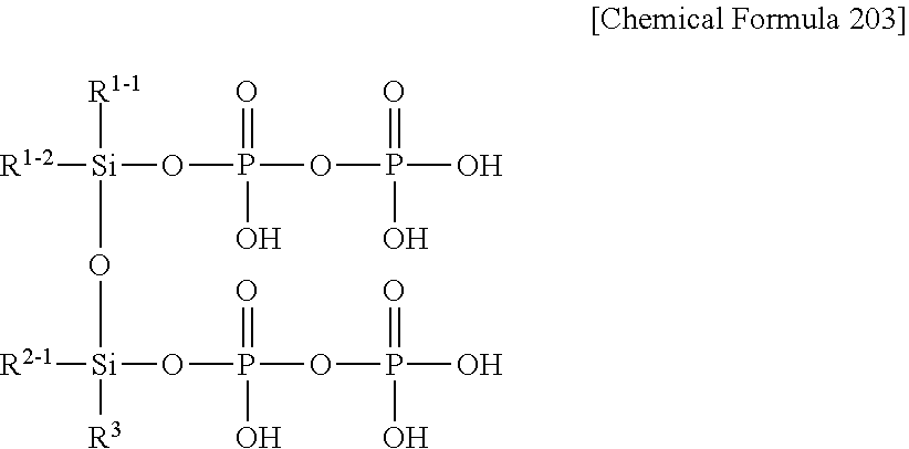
[R1-2][Si]([R1-1])(O[Si]([R2-1])(OP(OP(=O)(O)O)(=O)O)[R3])OP(=O)(OP(=O)(O)O)O
